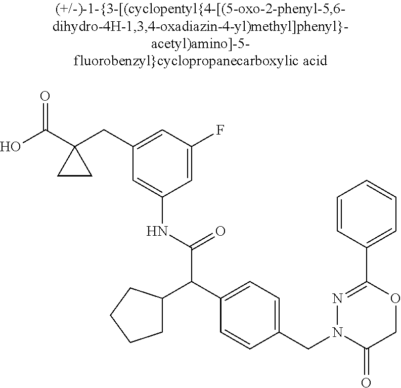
OC(C1(CC2=CC(F)=CC(NC(C(C3=CC=C(CN4C(=O)COC(C5=CC=CC=C5)=N4)C=C3)C3CCCC3)=O)=C2)CC1)=O
